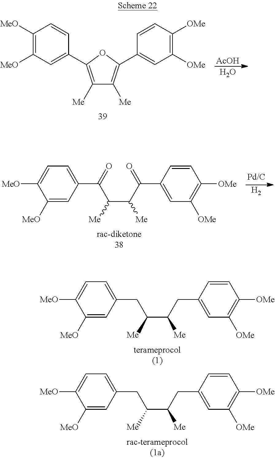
C1([Me])=C(C2=CC([MeO])=C([MeO])C=C2)OC(C2=CC([OMe])=C([OMe])C=C2)=C1[Me].[AcOH].O.[H2].C1([MeO])=CC(C(=O)C([Me])C([Me])C(=O)C2=CC([OMe])=C([OMe])C=C2)=CC=C1[MeO].C1([MeO])=CC(CC([Me])C([Me])CC2=CC([OMe])=C([OMe])C=C2)=CC=C1[MeO].C1([MeO])=CC(CC([Me])C([Me])CC2=CC([OMe])=C([OMe])C=C2)=CC=C1[MeO]
